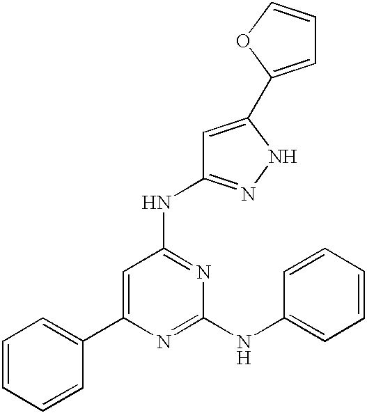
C1=CC=CC(C2=CC(NC3=NNC(C4=CC=CO4)=C3)=NC(NC3=CC=CC=C3)=N2)=C1
